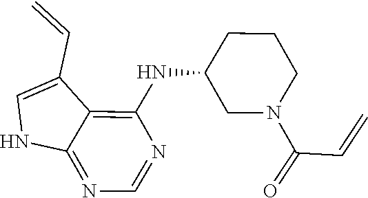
C12=NC=NC(NC3CCCN(C(C=C)=O)C3)=C1C(C=C)=CN2
